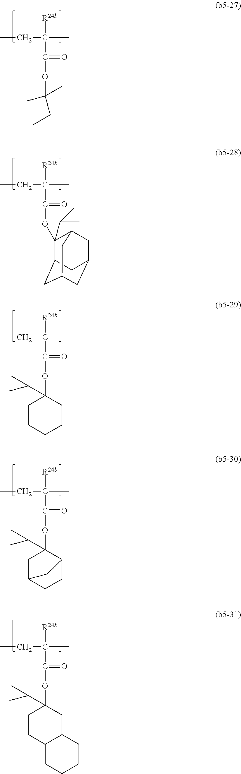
CCC(C)([R24b])C(=O)OC(CC)(C)C.CCC(C)([R24b])C(=O)OC1(C(C)C)CCCCC1.CCC(C)([R24b])C(=O)OC1(C(C)C)CC2CCC1C2.CCC(C)([R24b])C(=O)OC1(C(C)C)CCC2C(C1)CCCC2.CCC(C)([R24b])C(=O)OC1(C(C)C)C2CC3CC(CC1C3)C2
